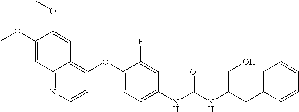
COC1=CC2=NC=CC(OC3=CC=C(NC(NC(CC4=CC=CC=C4)CO)=O)C=C3F)=C2C=C1OC
